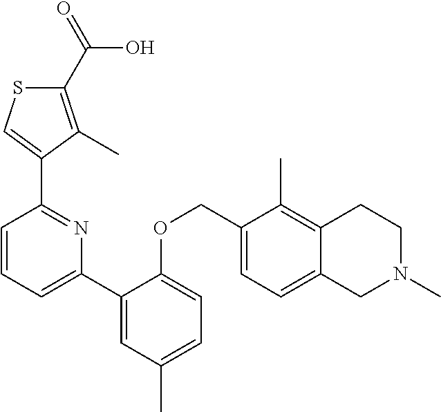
C1(C(=O)O)=C(C)C(C2=NC(C3=CC(C)=CC=C3OCC3=CC=C4C(=C3C)CCN(C)C4)=CC=C2)=CS1
